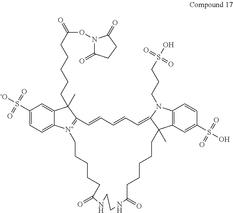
C1(S([-O])(=O)=O)=CC=C2C(=C1)C(C)(CCCCCC(=O)ON1C(=O)CCC1=O)C1=[N+]2CCCCCC(=O)NCCNC(=O)CCCCCC2(C)C3=C(N(CCCS(O)(=O)=O)C2=CC=CC=C1)C=CC(S(O)(=O)=O)=C3
